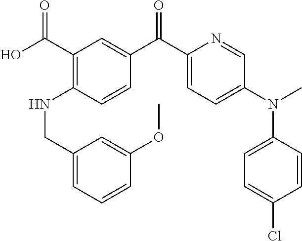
C1(C(O)=O)=C(NCC2=CC=CC(OC)=C2)C=CC(C(C2=CC=C(N(C3=CC=C(Cl)C=C3)C)C=N2)=O)=C1
